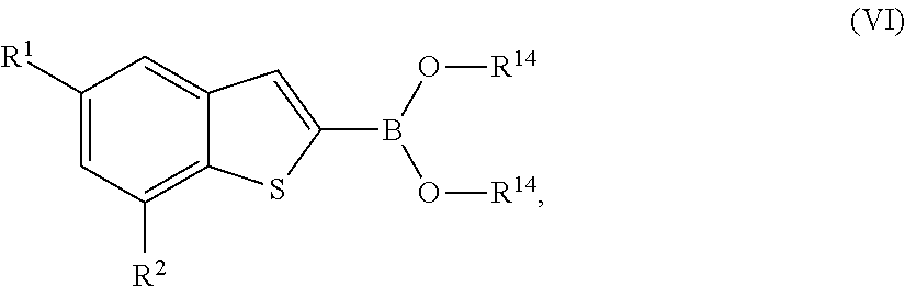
C1([R1])=CC([R2])=C2C(=C1)C=C(B(O[R14])O[R14])S2
